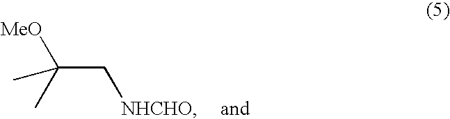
C(C[NHCHO])(C)([MeO])C
